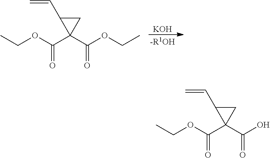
C(OC(C1(C(OCC)=O)CC1C=C)=O)C.[KOH].[-R1OH].C(OC(C1(C(O)=O)CC1C=C)=O)C
